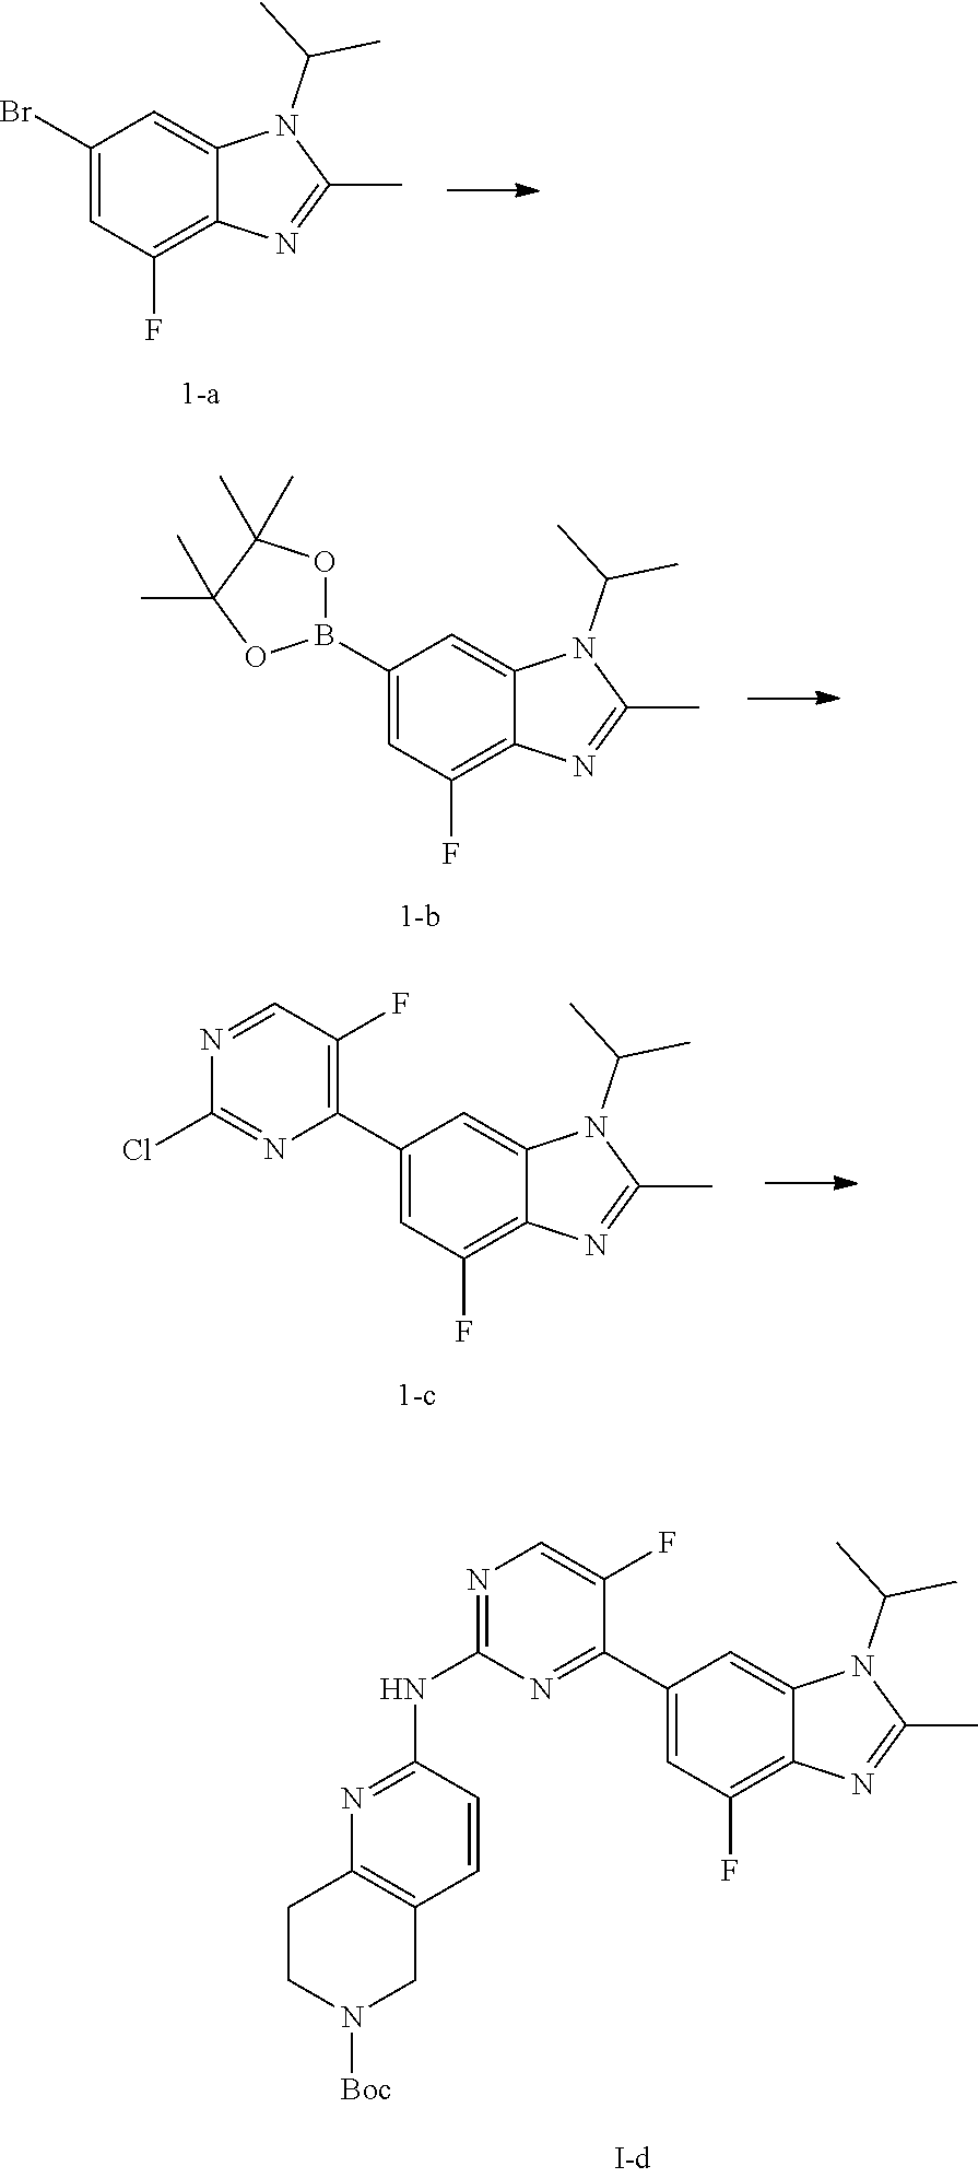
N1=C(NC2=NC=C(F)C(C3=CC(F)=C4C(=C3)N(C(C)C)C(C)=N4)=N2)C=CC2=C1CCN([Boc])C2.C1(Br)=CC(F)=C2C(=C1)N(C(C)C)C(C)=N2.C1(B2OC(C)(C)C(C)(C)O2)=CC(F)=C2C(=C1)N(C(C)C)C(C)=N2.C1(C2=C(F)C=NC(Cl)=N2)=CC(F)=C2C(=C1)N(C(C)C)C(C)=N2
